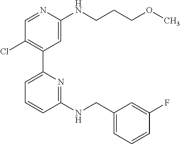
C1=NC(NCCCOC)=CC(C2=CC=CC(NCC3=CC=CC(F)=C3)=N2)=C1Cl
